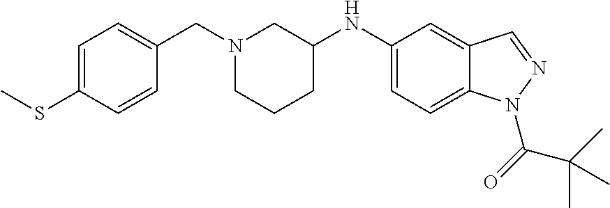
N1(CC2=CC=C(SC)C=C2)CCCC(NC2=CC=C3C(=C2)C=NN3C(C(C)(C)C)=O)C1
